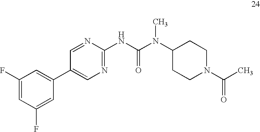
C1(F)=CC(F)=CC(C2=CN=C(NC(N(C3CCN(C(C)=O)CC3)C)=O)N=C2)=C1
